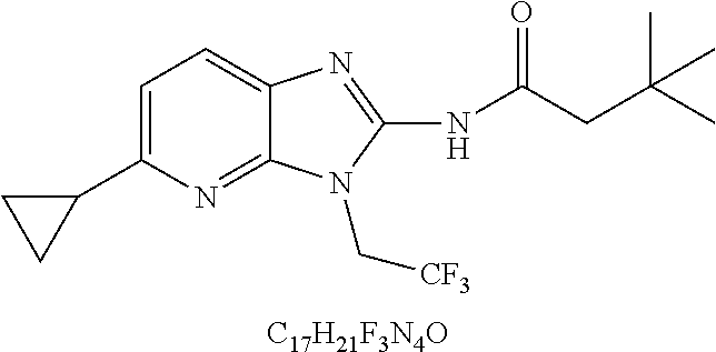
[C17H21F3N4O].C1=C(C2CC2)N=C2C(=C1)N=C(NC(CC(C)(C)C)=O)N2C[CF3]
